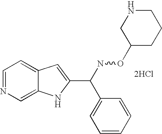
C1=NC=C2C(=C1)C=C(C(NOC1CCCNC1)C1=CC=CC=C1)N2.[2HCl]
